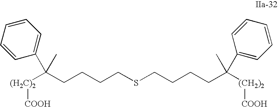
C(CCCSCCCCC([(CH2)2][COOH])(C)C1=CC=CC=C1)C([(CH2)2][COOH])(C1=CC=CC=C1)C
